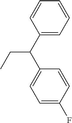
C1=CC=CC=C1C(C1=CC=C(F)C=C1)CC
